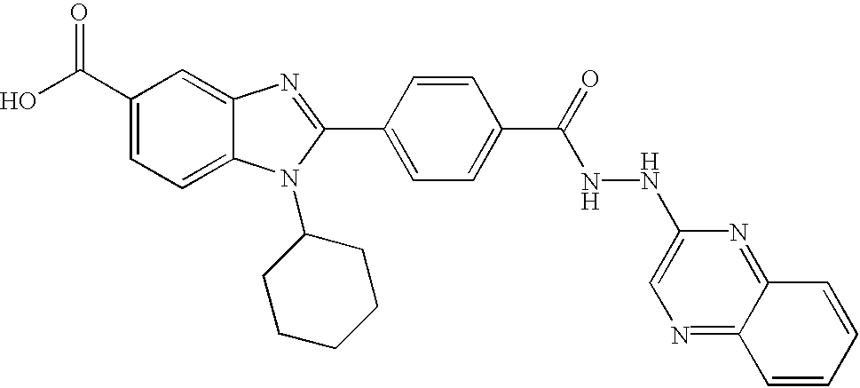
OC(C1=CC=C2C(=C1)N=C(C1=CC=C(C(=O)NNC3=CN=C4C(=N3)C=CC=C4)C=C1)N2C1CCCCC1)=O
